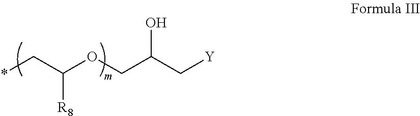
*CC([R8])OCC(O)C[Y]
